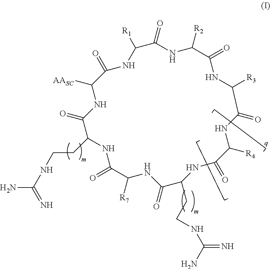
O=C1C([AASC])NC(=O)C(CCNC(N)=N)NC(=O)C([R7])NC(=O)C(CCNC(=N)N)NC(=O)C([R4])NC(=O)C([R3])NC(=O)C([R2])NC(=O)C([R1])N1
